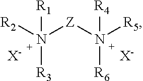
[R2]N([Z]N([R5])([R4])[R6])([R1])[R3].[X-].[X-]
